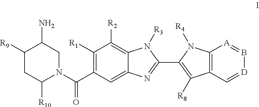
C1([R1])=C(C(N2CC(N)C([R9])CC2[R10])=O)C=C2C(=C1[R2])N([R3])C(C1=C([R8])C3=C(N1[R4])[A]=B[D]=C3)=N2
